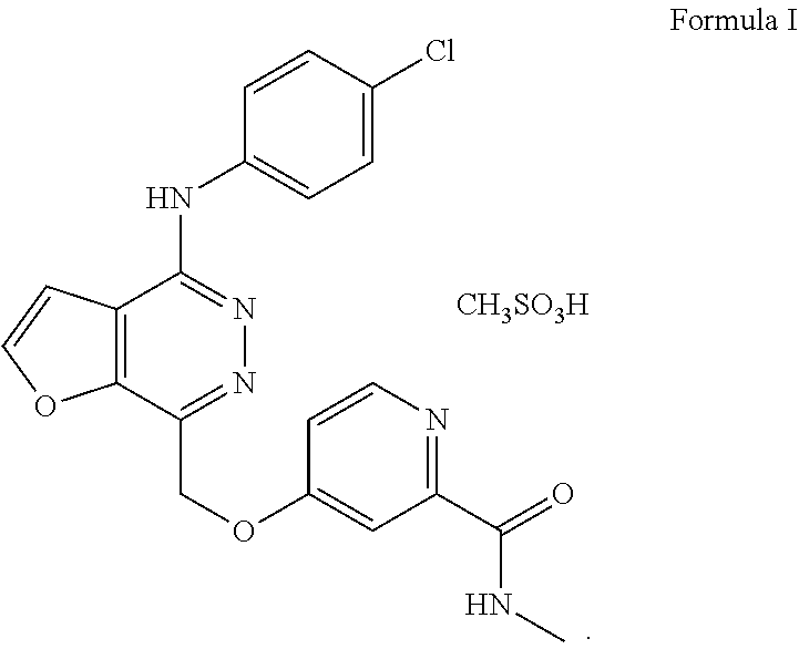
C12=C(C(COC3=CC(C(NC)=O)=NC=C3)=NN=C1NC1=CC=C(Cl)C=C1)OC=C2.[CH3SO3H]
